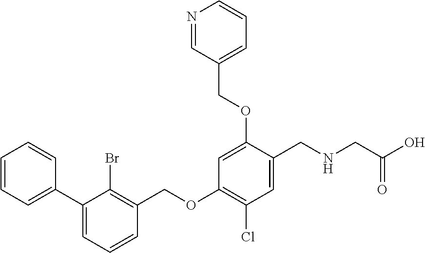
C1=CC=CC(C2=CC=CC(COC3=C(Cl)C=C(CNCC(O)=O)C(OCC4=CC=CN=C4)=C3)=C2Br)=C1
